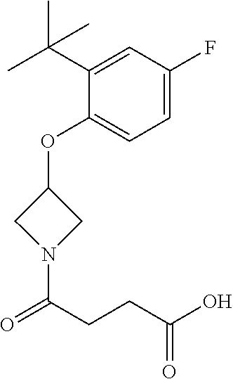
C1(OC2CN(C(=O)CCC(O)=O)C2)=CC=C(F)C=C1C(C)(C)C
